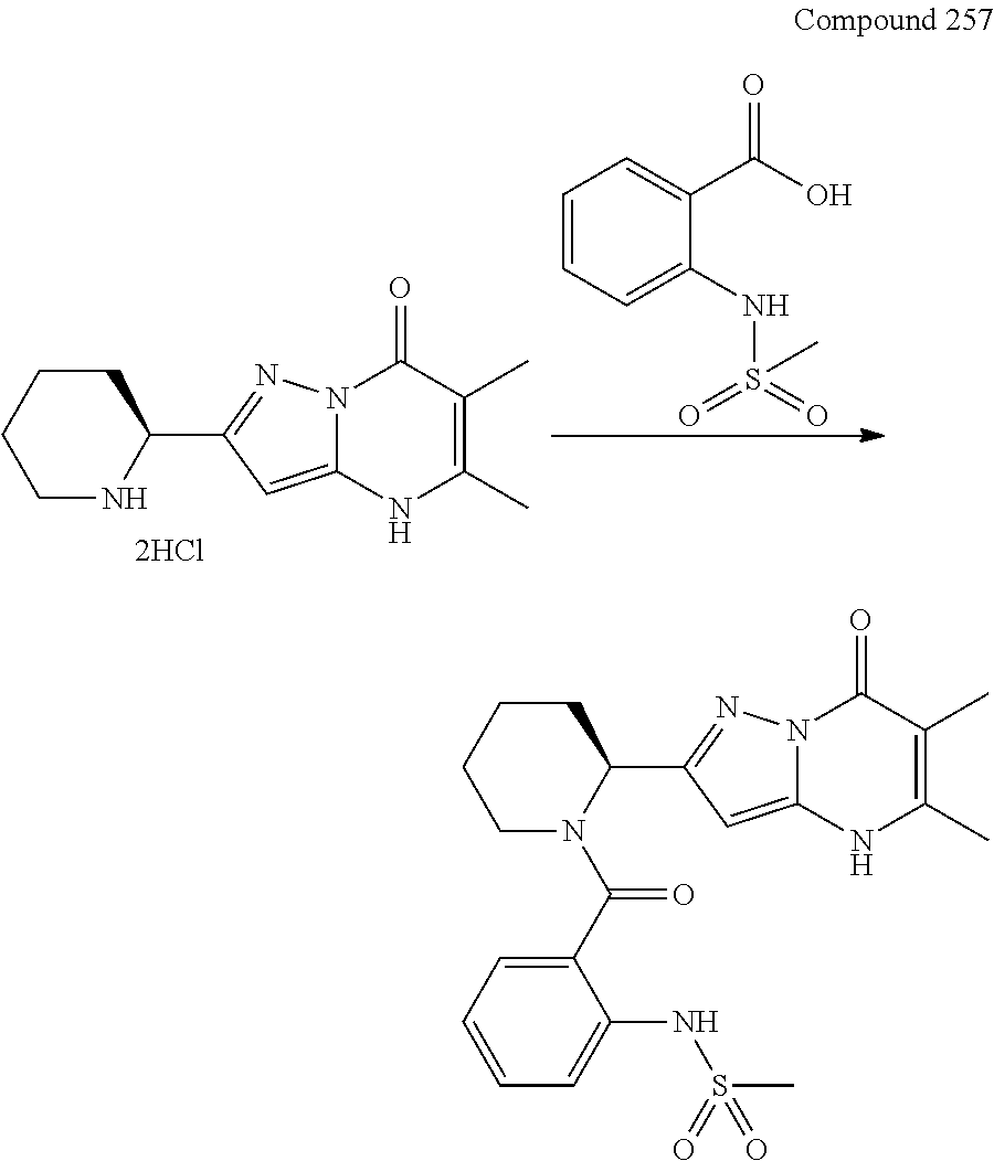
C1CCCNC1C1=NN2C(=C1)NC(C)=C(C)C2=O.C1=CC=C(NS(=O)(=O)C)C(C(O)=O)=C1.C1CCCN(C(C2=CC=CC=C2NS(C)(=O)=O)=O)C1C1=NN2C(=C1)NC(C)=C(C)C2=O
